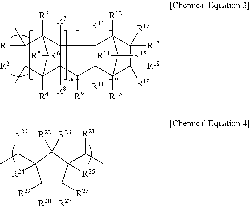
C1([R1])(C)C([R2])(C)C2([R4])C3([R8])C([R7])(C1([R3])C2)C1([R10])C([R11])(C3[R9])C2([R13])C([R18])([R19])C([R17])([R16])C1([R12])C2.[R14][R15].[R5][R6].C1([R28])([R29])C([R27])([R26])C(C(C)[R21])([R25])C([R23])([R22])C1(C(C)[R20])[R24]
